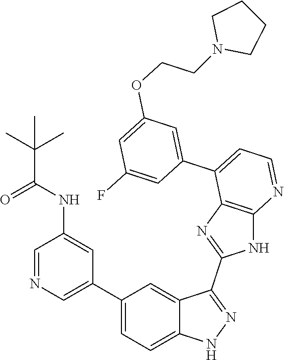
C1=NC=C(C2=CC=C3C(=C2)C(C2=NC4=C(N2)N=CC=C4C2=CC(OCCN4CCCC4)=CC(F)=C2)=NN3)C=C1NC(C(C)(C)C)=O
